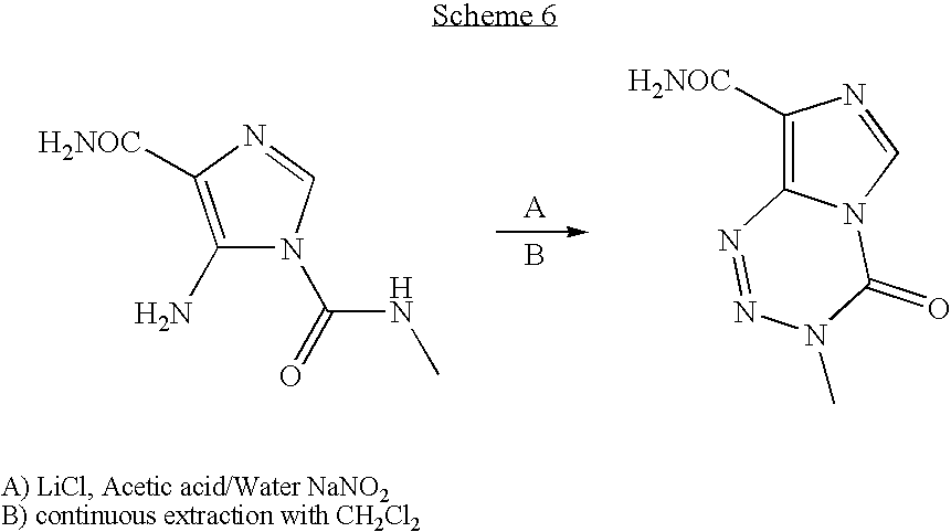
C1(N)=C([H2NOC])N=CN1C(NC)=O.B.C1([H2NOC])=C2N(C=N1)C(=O)N(C)N=N2
